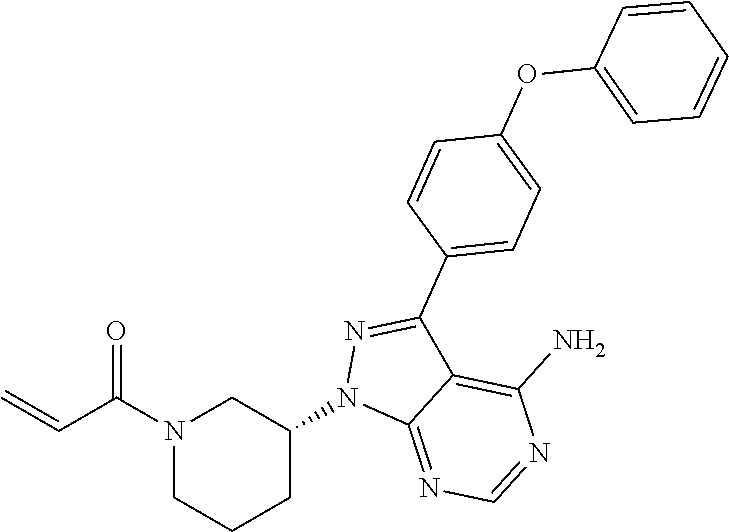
N1(C(C=C)=O)CCCC(N2C3=NC=NC(N)=C3C(C3=CC=C(OC4=CC=CC=C4)C=C3)=N2)C1
